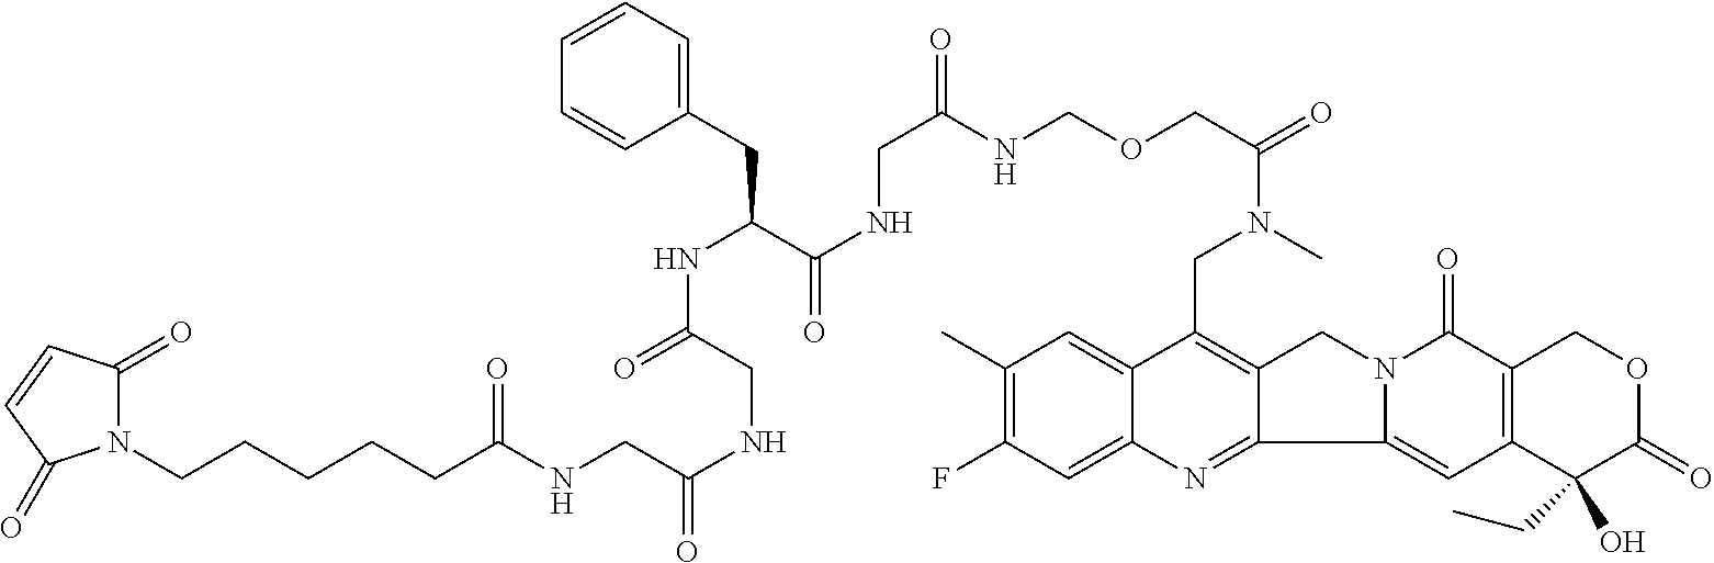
C1(C)=C(F)C=C2C(=C1)C(CN(C(COCNC(CNC(=O)C(NC(=O)CNC(=O)CNC(CCCCCN1C(=O)C=CC1=O)=O)CC1=CC=CC=C1)=O)=O)C)=C1C(=N2)C2=CC3=C(C(=O)N2C1)COC(=O)C3(CC)O
